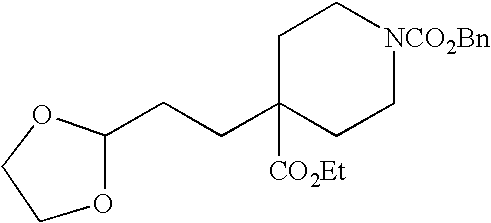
C1OC(CCC2([CO2Et])CC[NCO2Bn]CC2)OC1
